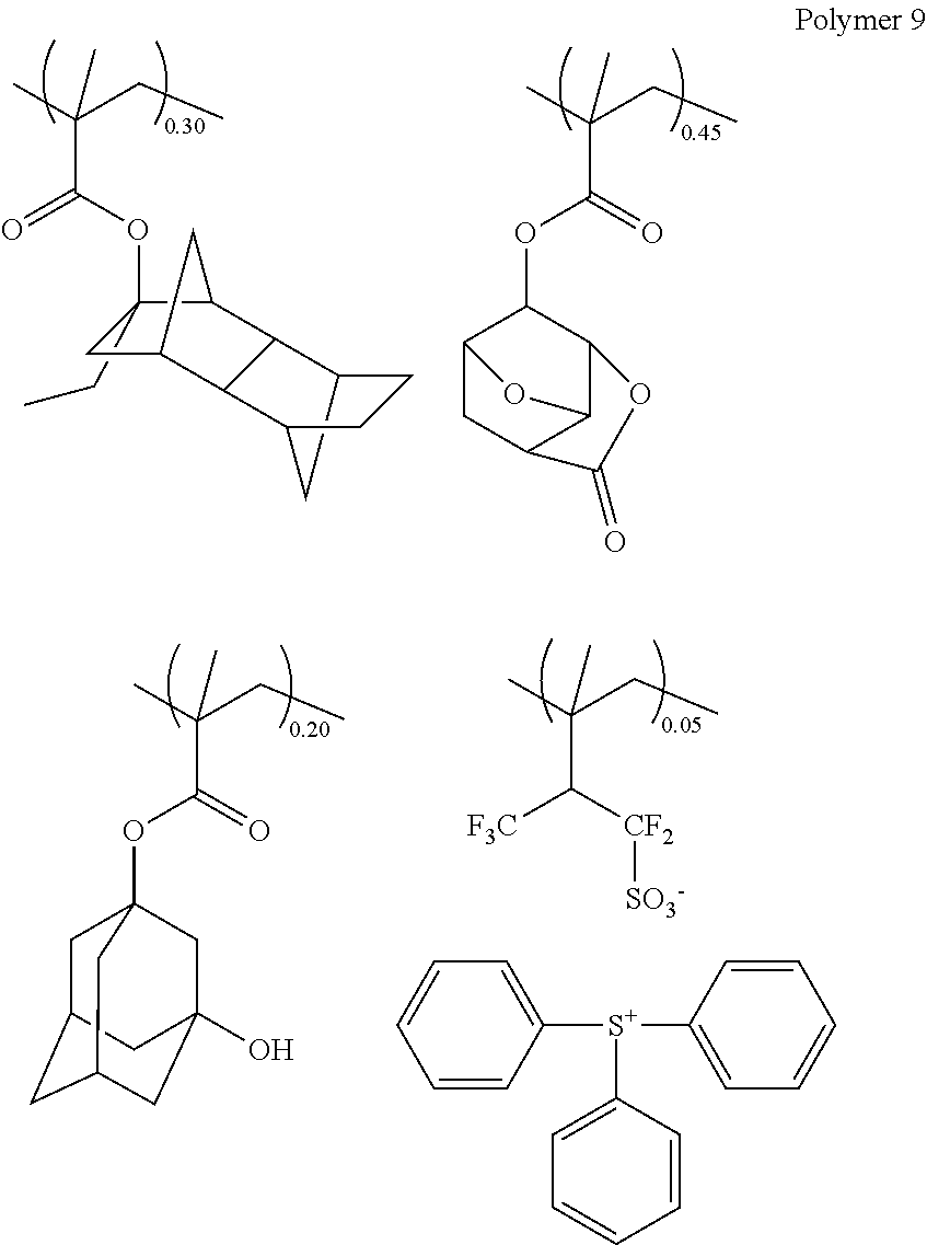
C12CC(C3C4CC(CC)(OC(C(C)(CC)C)=O)C(C4)C13)CC2.C(C)(CC)(C)C(=O)OC1C2CC3C(C1OC3=O)O2.C(C)(CC)(C)C(=O)OC12CC3CC(CC(O)(C1)C3)C2.C(C)(CC)(C)C([CF2][SO3-])[F3C].C1=CC=CC([S+](C2=CC=CC=C2)C2=CC=CC=C2)=C1
